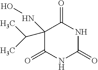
C1(NO)(C(C)C)C(=O)NC(=O)NC1=O
